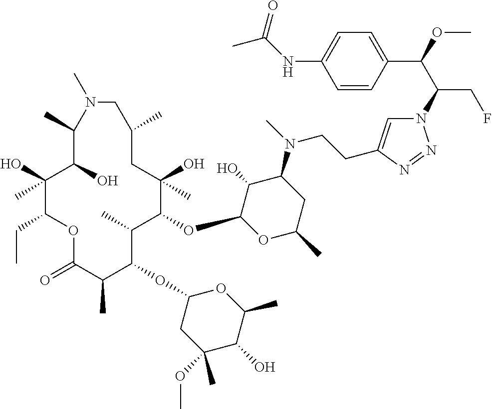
C1(O)(C)C(CC)OC(=O)C(C)C(OC2CC(OC)(C)C(O)C(C)O2)C(C)C(OC2OC(C)CC(N(C)CCC3=CN(C(C(OC)C4=CC=C(NC(C)=O)C=C4)CF)N=N3)C2O)C(O)(C)CC(C)CN(C)C(C)C1O
